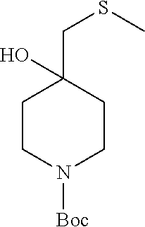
C1CN([Boc])CCC1(CSC)O
